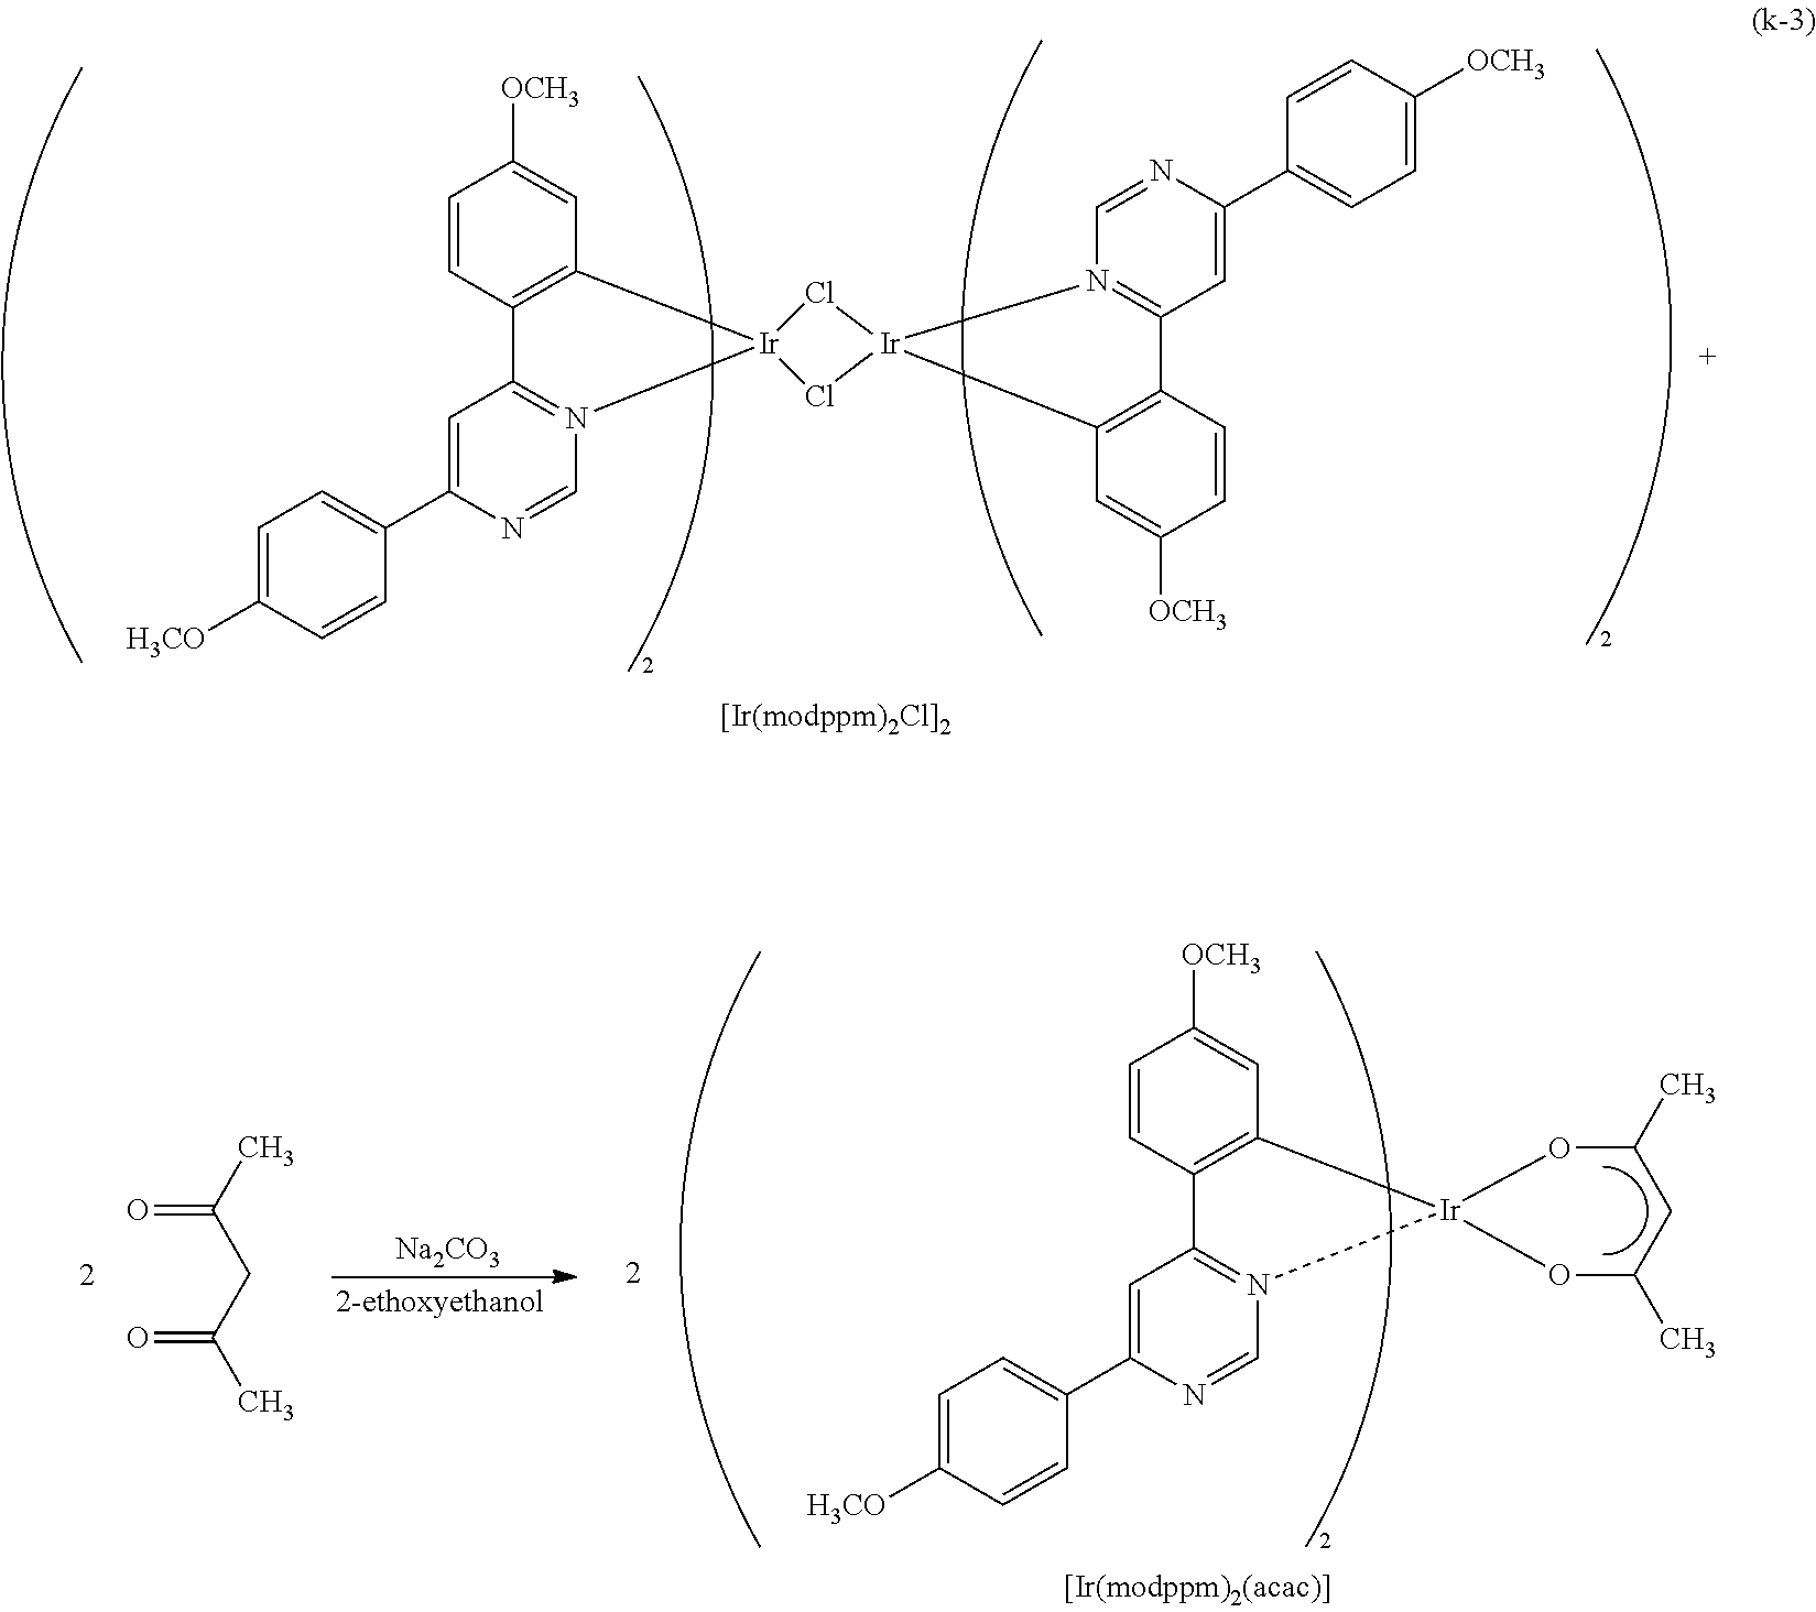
C1=CC2=C(C=C1[OCH3])[Ir]1(N3=C2C=C(C2=CC=C([H3CO])C=C2)N=C3)Cl[Ir]2(Cl1)C1=C(C=CC([OCH3])=C1)C1=N2C=NC(C2=CC=C([OCH3])C=C2)=C1.[Na2CO3].C1(C)O[Ir]2(OC(C)C1)C1=C(C=CC([OCH3])=C1)C1=N2C=NC(C2=CC=C([H3CO])C=C2)=C1.C(=O)(CC(=O)C)C
